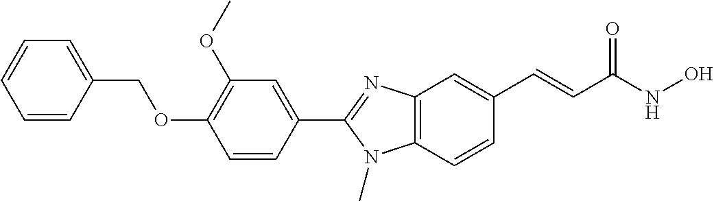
C1(C2=NC3=C(N2C)C=CC(C=CC(NO)=O)=C3)=CC(OC)=C(OCC2=CC=CC=C2)C=C1
